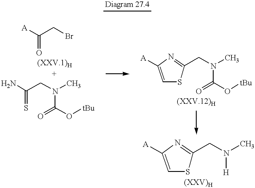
[A]C(CBr)=O.[Diagram 27.4].NC(CN(C)C(=O)O[tBu])=S.C(N(C)C(=O)O[tBu])C1=NC([A])=CS1.C(C1=NC([A])=CS1)N([H])C
